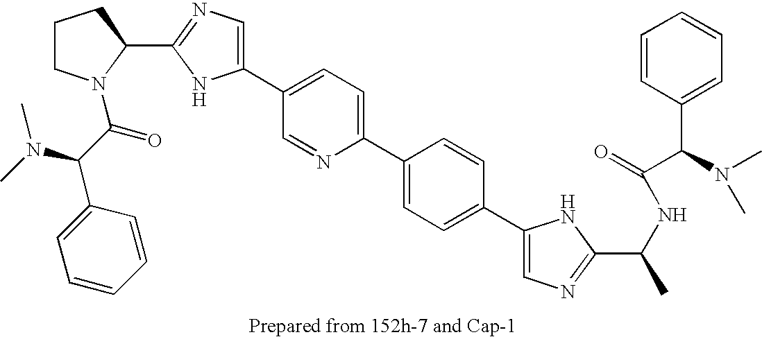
C1(C2=CC=C(C3=CC=C(C4=CN=C(C(C)NC(=O)C(N(C)C)C5=CC=CC=C5)N4)C=C3)N=C2)=CN=C(C2N(C(C(N(C)C)C3=CC=CC=C3)=O)CCC2)N1
